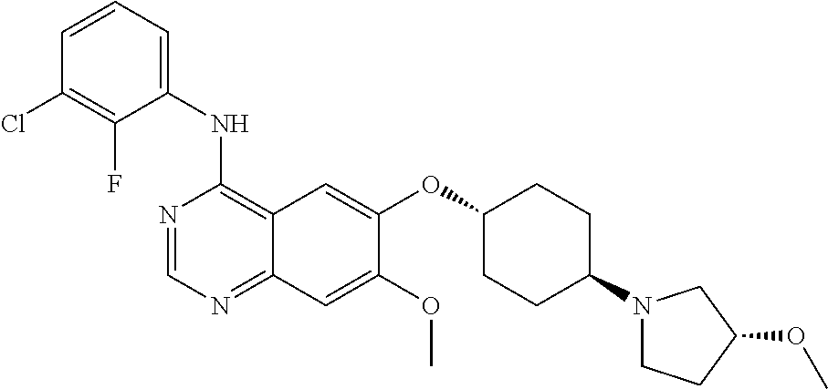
C1(NC2=C3C(=NC=N2)C=C(OC)C(OC2CCC(N4CCC(OC)C4)CC2)=C3)=CC=CC(Cl)=C1F
